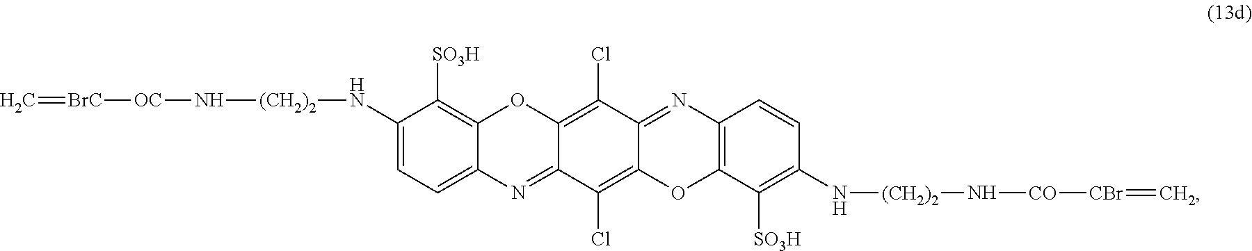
N(C1=CC=C2C(=C1[SO3H])OC1=C(Cl)C3=NC4=C(OC3=C(Cl)C1=N2)C([SO3H])=C(N[(CH2)2]N[CO][CBr]=C)C=C4)[(CH2)2]N[OC][BrC]=C
